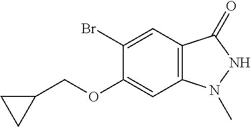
C1(OCC2CC2)=CC2=C(C=C1Br)C(=O)NN2C
